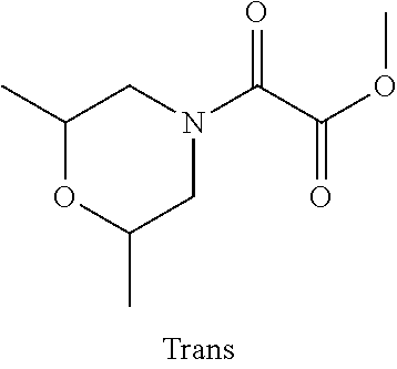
N1(C(C(OC)=O)=O)CC(C)OC(C)C1
